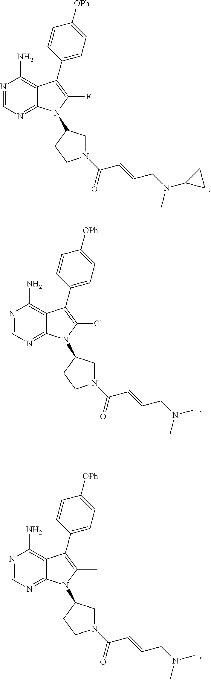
N1=CN=C2C(=C1N)C(C1=CC=C([OPh])C=C1)=C(F)N2C1CN(C(C=CCN(C)C2CC2)=O)CC1.N1=CN=C2C(=C1N)C(C1=CC=C([OPh])C=C1)=C(Cl)N2C1CN(C(C=CCN(C)C)=O)CC1.N1=CN=C2C(=C1N)C(C1=CC=C([OPh])C=C1)=C(C)N2C1CN(C(C=CCN(C)C)=O)CC1
